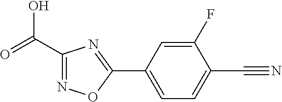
C1(C(O)=O)=NOC(C2=CC=C(C#N)C(F)=C2)=N1
